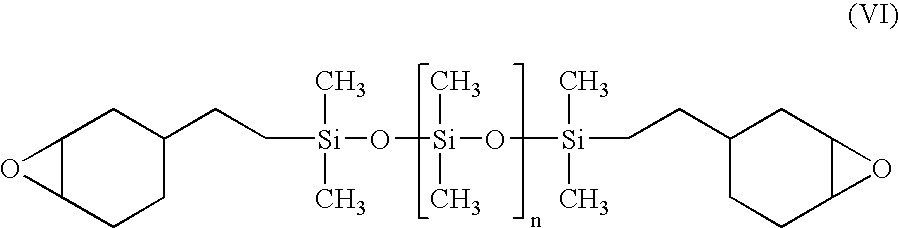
C12C(CCC(CC[Si](C)(C)O[Si](C)(C)O[Si](CCC3CCC4C(C3)O4)(C)C)C1)O2
